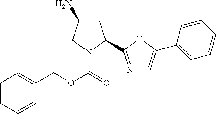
C1(N)CC(C2=NC=C(C3=CC=CC=C3)O2)N(C(=O)OCC2=CC=CC=C2)C1
